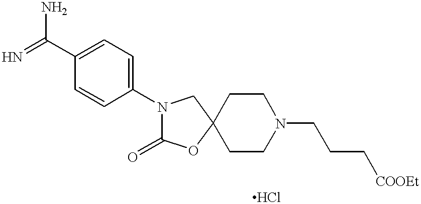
C1=CC(N2C(=O)OC3(C2)CCN(CCC[COOEt])CC3)=CC=C1C(=N)N
